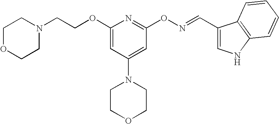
C(OC1=CC(N2CCOCC2)=CC(ON=CC2=CNC3=C2C=CC=C3)=N1)CN1CCOCC1
